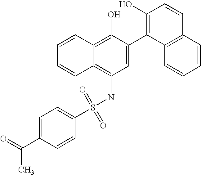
S(NC1=C2C(=C(O)C(C3=C(O)C=CC4=C3C=CC=C4)=C1)C=CC=C2)(=O)(=O)C1=CC=C(C(C)=O)C=C1
